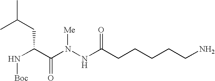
N(C(C(N(NC(CCCCCN)=O)[Me])=O)CC(C)C)[Boc]
